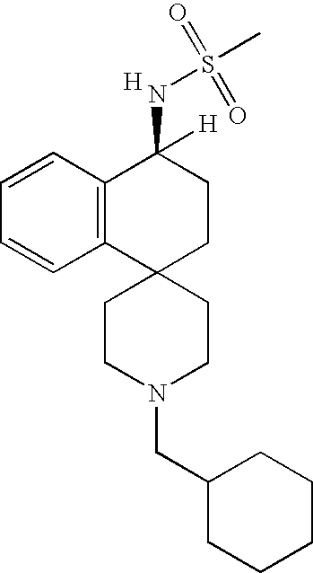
C12=C(C=CC=C1)C(NS(C)(=O)=O)([H])CCC21CCN(CC2CCCCC2)CC1.[H]
